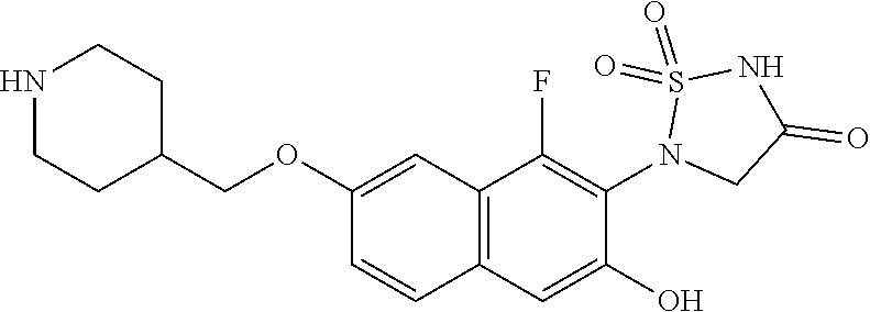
C1(OCC2CCNCC2)=CC2=C(C=C1)C=C(O)C(N1CC(=O)NS1(=O)=O)=C2F
